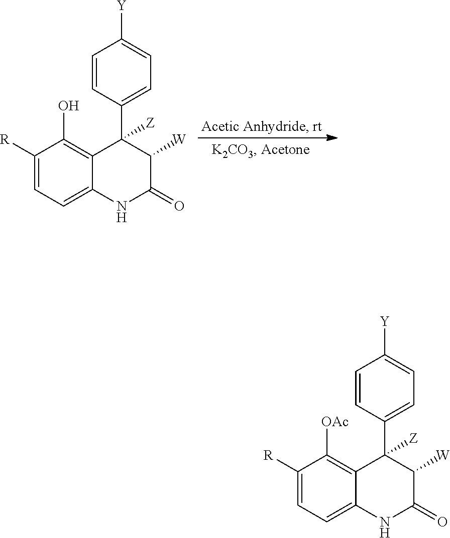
C1([R])=CC=C2C(=C1O)C(C1=CC=C([Y])C=C1)([Z])C([W])C(=O)N2.C1([R])=CC=C2C(=C1[OAc])C(C1=CC=C([Y])C=C1)([Z])C([W])C(=O)N2
